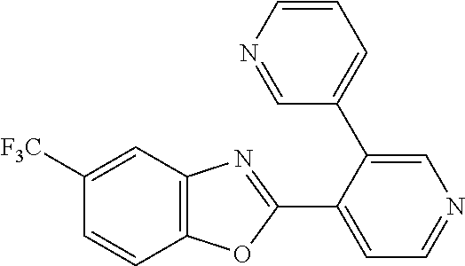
C1=C([F3C])C=CC2=C1N=C(C1=CC=NC=C1C1=CC=CN=C1)O2
